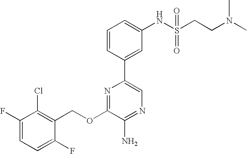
C1(OCC2=C(Cl)C(F)=CC=C2F)=NC(C2=CC(NS(CCN(C)C)(=O)=O)=CC=C2)=CN=C1N
